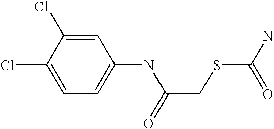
C1=C(NC(CSC(N)=O)=O)C=C(Cl)C(Cl)=C1
